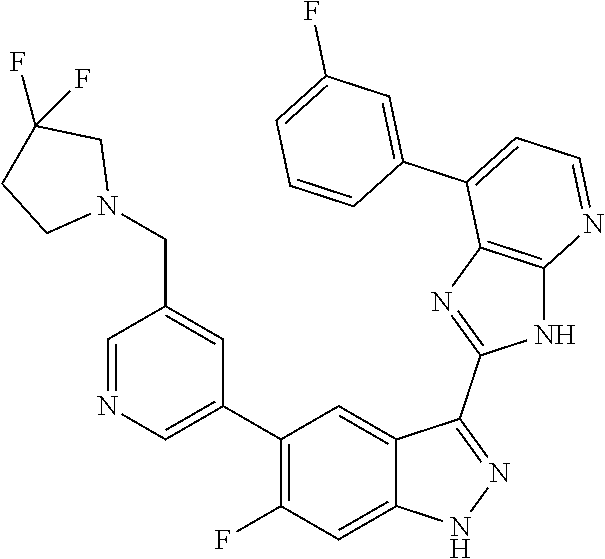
C1=NC=C(C2=C(F)C=C3C(=C2)C(C2=NC4=C(N2)N=CC=C4C2=CC(F)=CC=C2)=NN3)C=C1CN1CC(F)(F)CC1
